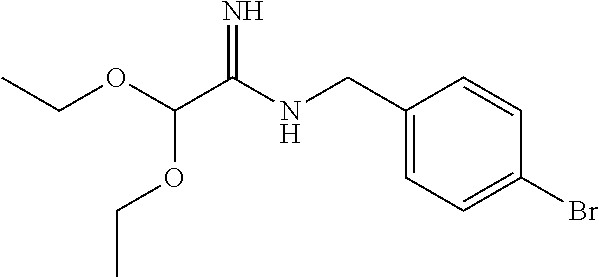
C1(CNC(C(OCC)OCC)=N)=CC=C(Br)C=C1
